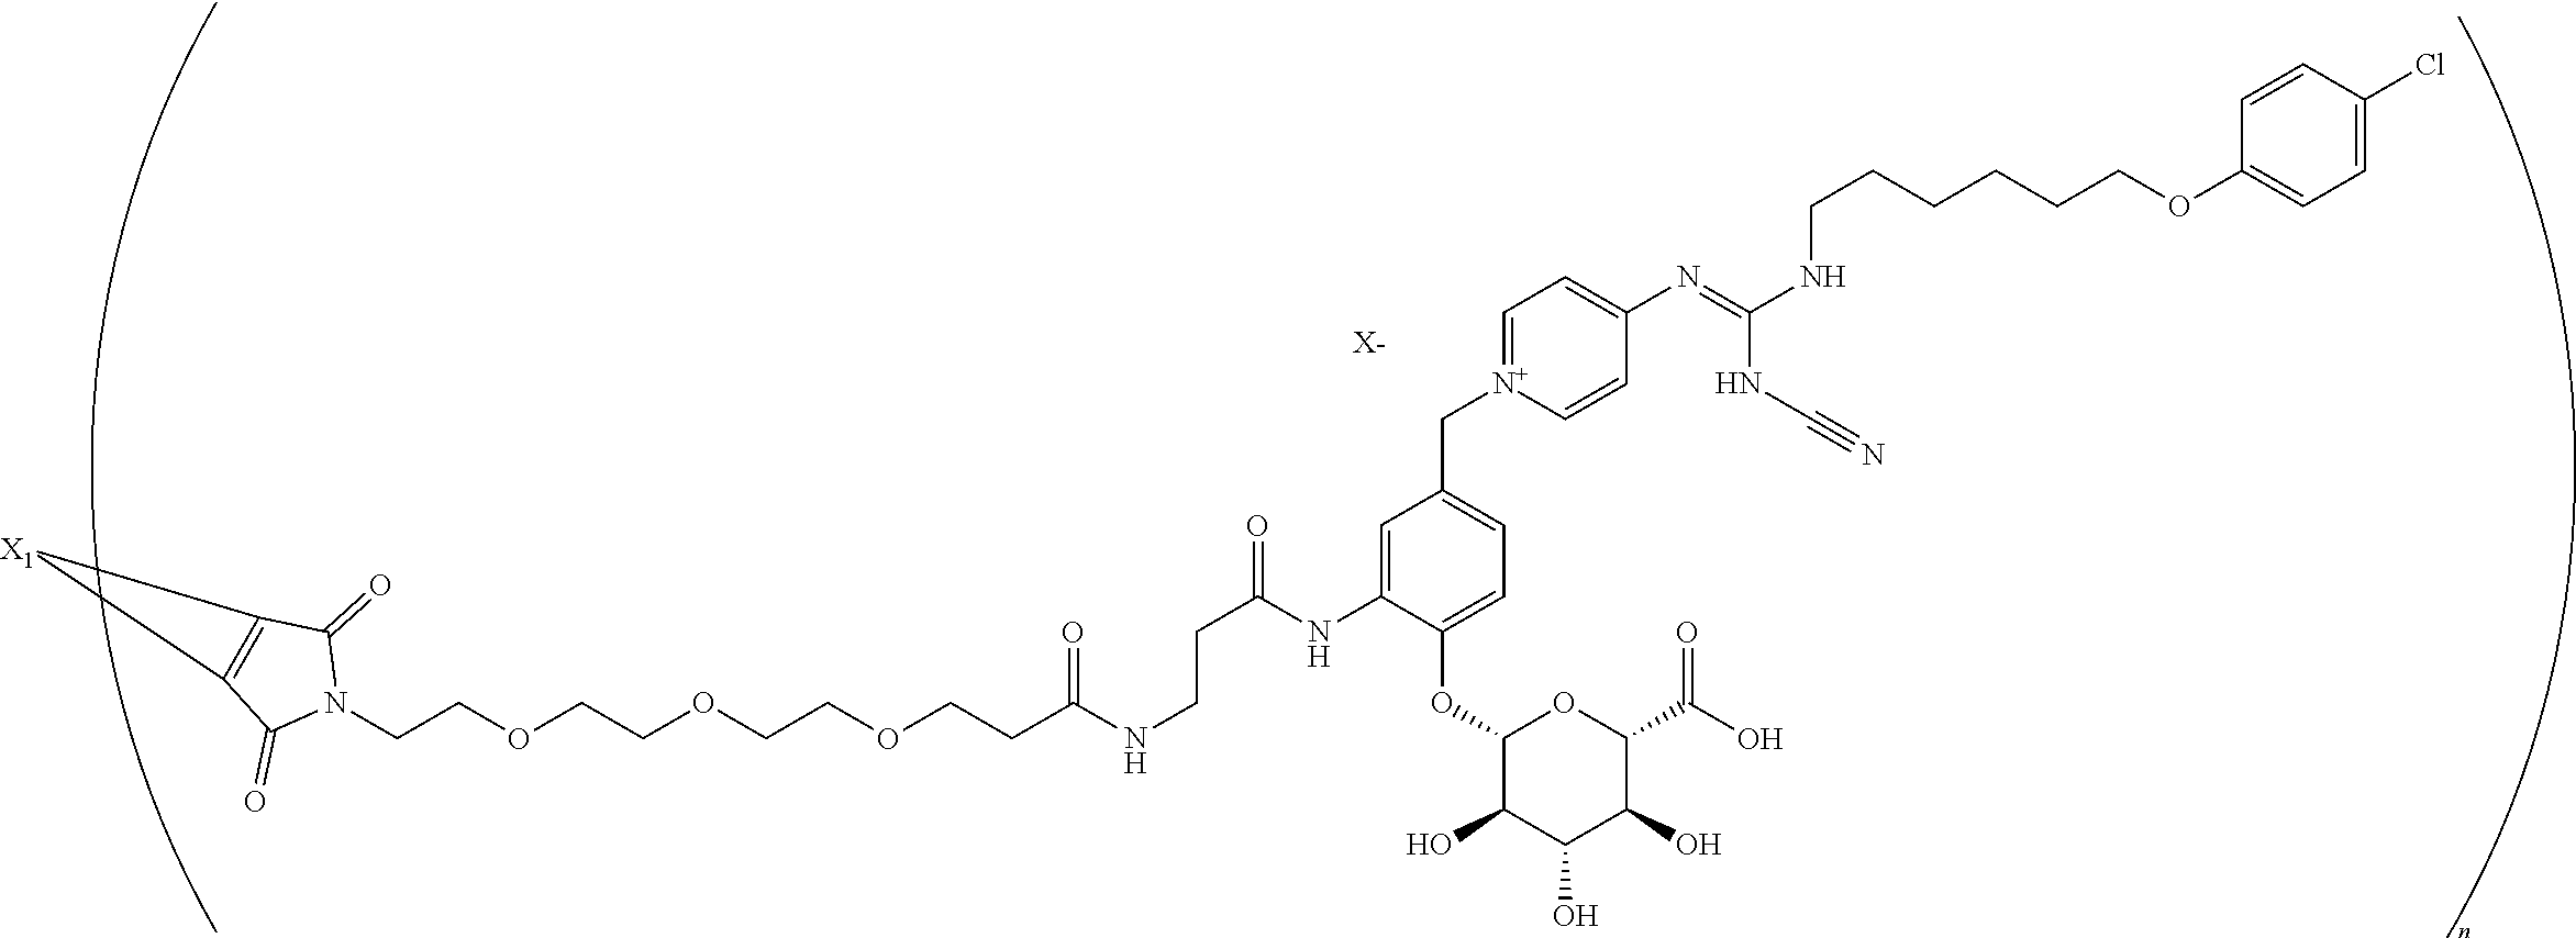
C(COCCOCCOCCC(NCCC(=O)NC1=CC(C[N+]2=CC=C(N=C(NCCCCCCOC3=CC=C(Cl)C=C3)NC#N)C=C2)=CC=C1OC1C(O)C(O)C(O)C(C(O)=O)O1)=O)N1C(=O)C2=C(C1=O)[X1]2.[X-]
